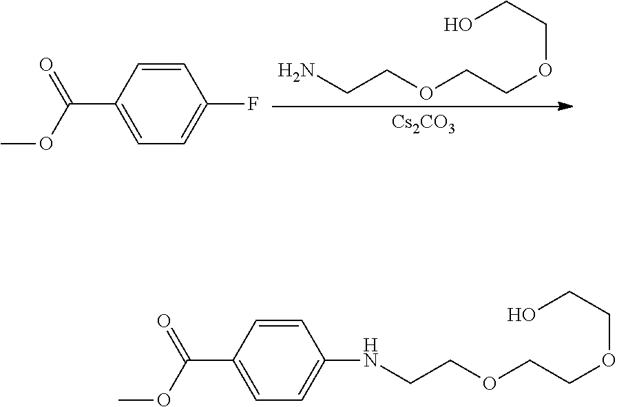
OCCOCCOCCN.[Cs2CO3].C1(C(OC)=O)=CC=C(F)C=C1.OCCOCCOCCNC1=CC=C(C(OC)=O)C=C1
